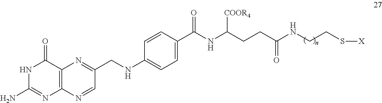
NC1=NC2=C(C(=O)N1)N=C(CNC1=CC=C(C(=O)NC(CCC(NCCS[X])=O)[COOR4])C=C1)C=N2
